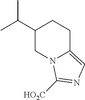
C1(C(C)C)CN2C(=CN=C2[HO2C])CC1
